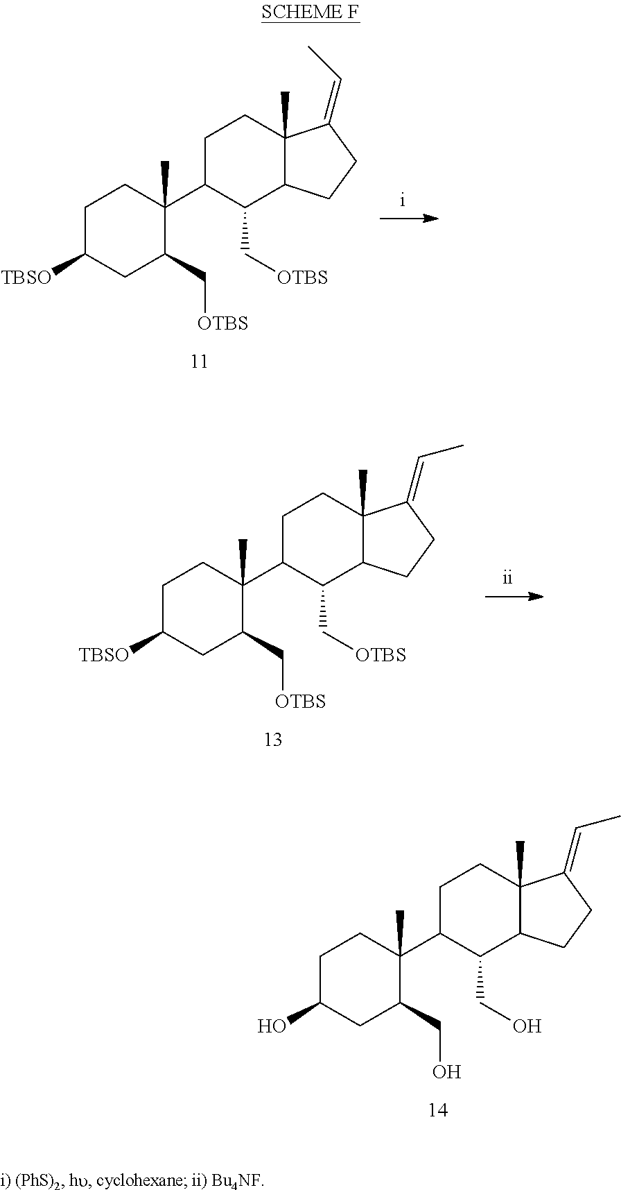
C1C([TBSO])CC(C[OTBS])C(C)(C2C(C[OTBS])C3C(C)(CC2)C(=CC)CC3)C1.C1C([TBSO])CC(C[OTBS])C(C)(C2C(C[OTBS])C3C(C)(CC2)C(=CC)CC3)C1.C1C(O)CC(CO)C(C)(C2C(CO)C3C(C)(CC2)C(=CC)CC3)C1
